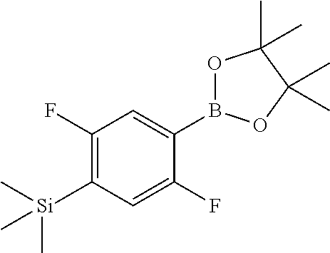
C1(F)=C([Si](C)(C)C)C=C(F)C(B2OC(C)(C)C(C)(C)O2)=C1
